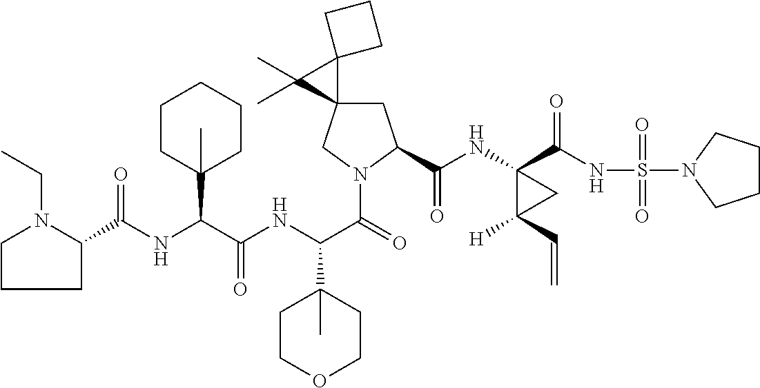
N(C(C(NC(C(=O)N1CC2(CC1C(NC1(C(NS(=O)(=O)N3CCCC3)=O)C([H])(C=C)C1)=O)C1(C2(C)C)CCC1)C1(C)CCOCC1)=O)C1(C)CCCCC1)C(C1N(CC)CCC1)=O
